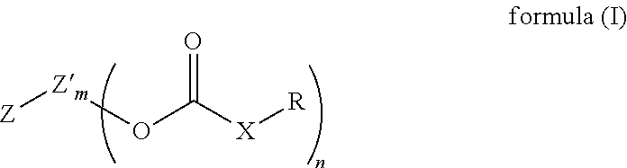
O=C(OC[Zm][Z])[X][R]
